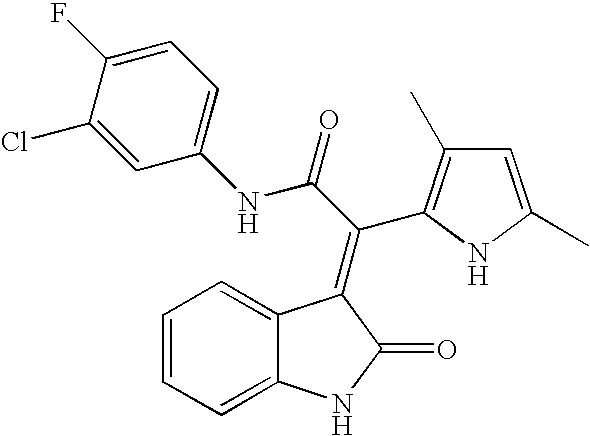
C1=C2C(=CC=C1)C(=C(C1=C(C)C=C(C)N1)C(NC1=CC=C(F)C(Cl)=C1)=O)C(=O)N2
